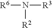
[R6]N([R3])[R2]
